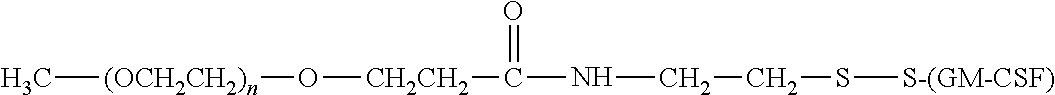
C[(OCH2CH2)n]O[CH2CH2]C(NCCS[S-(GM-CSF)])=O
